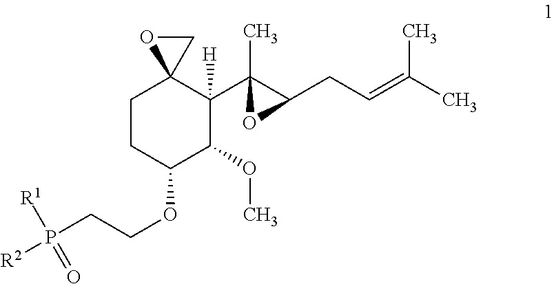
C1CC(OCCP([R2])([R1])=O)C(OC)C(C2(C)C(CC=C(C)C)O2)([H])C12CO2
